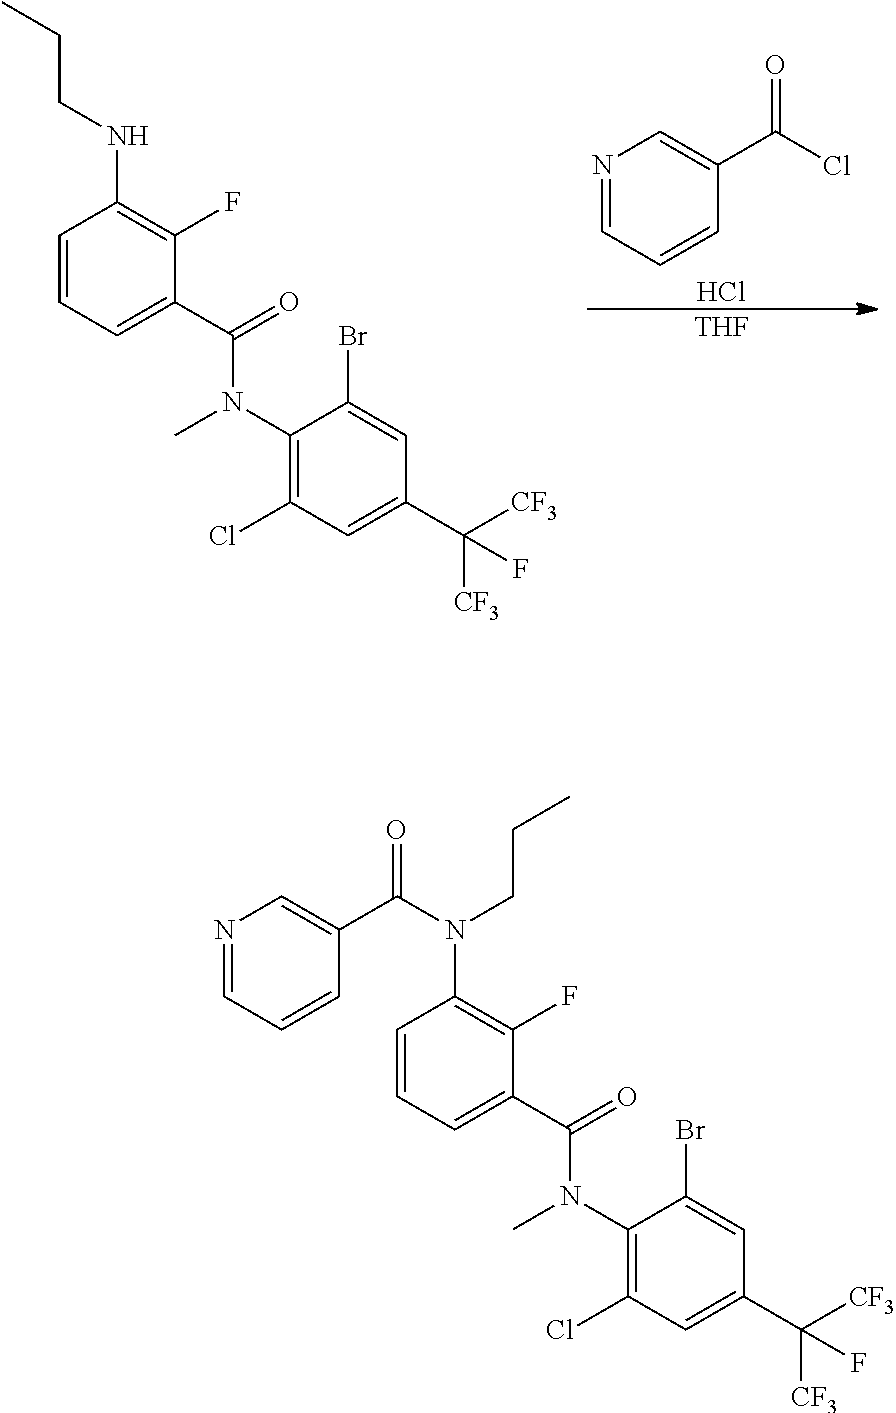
C1(N(C(C2=CC=CC(NCCC)=C2F)=O)C)=C(Cl)C=C(C([CF3])([CF3])F)C=C1Br.ClC(C1=CN=CC=C1)=O.Cl.[THF].C1(N(C(C2=CC=CC(N(C(C3=CN=CC=C3)=O)CCC)=C2F)=O)C)=C(Cl)C=C(C([CF3])([CF3])F)C=C1Br
